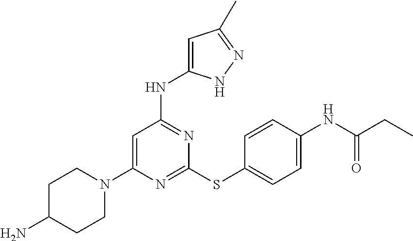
N1=C(SC2=CC=C(NC(CC)=O)C=C2)N=C(NC2=CC(C)=NN2)C=C1N1CCC(N)CC1
